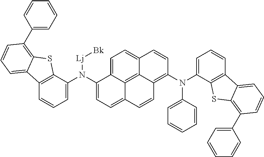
N(C1=CC=C2C3=C4C(=C(N(C5=CC=CC6=C5SC5=C(C7=CC=CC=C7)C=CC=C65)C5=CC=CC=C5)C=CC4=CC=C13)C=C2)(C1=CC=CC2=C1SC1=C(C3=CC=CC=C3)C=CC=C21)[Lj][Bk]
